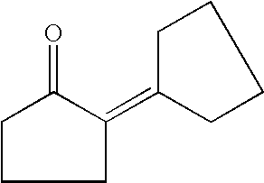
C1C(=C2CCCC2)C(=O)CC1
